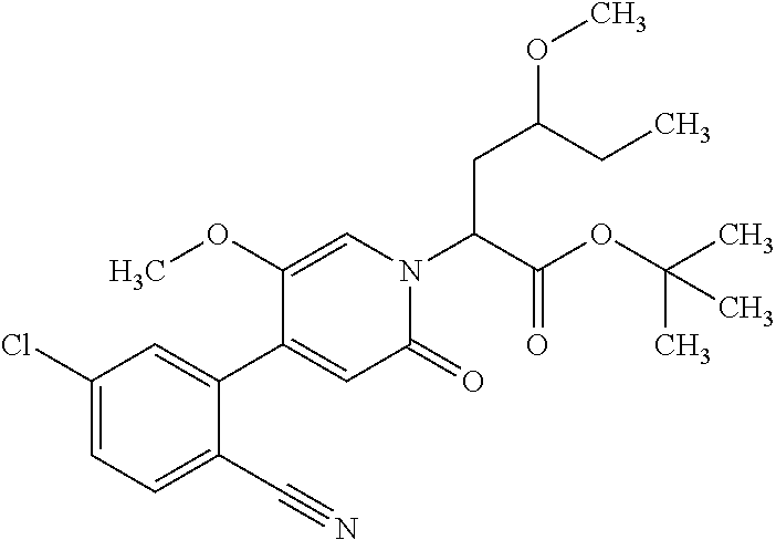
C1=C(C2=CC(Cl)=CC=C2C#N)C(OC)=CN(C(C(OC(C)(C)C)=O)CC(OC)CC)C1=O
